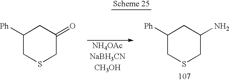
C1([Ph])CSCC(=O)C1.C1([Ph])CSCC(N)C1
